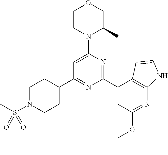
C1(C2=NC(C3=CC(OCC)=NC4=C3C=CN4)=NC(N3C(C)COCC3)=C2)CCN(S(C)(=O)=O)CC1
